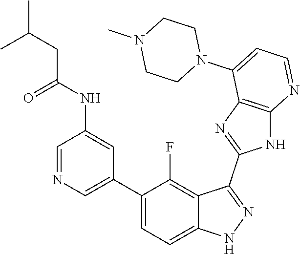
C1=NC=C(C2=CC=C3C(=C2F)C(C2=NC4=C(N2)N=CC=C4N2CCN(C)CC2)=NN3)C=C1NC(=O)CC(C)C
